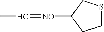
C1SCC([NO]=CC)C1
